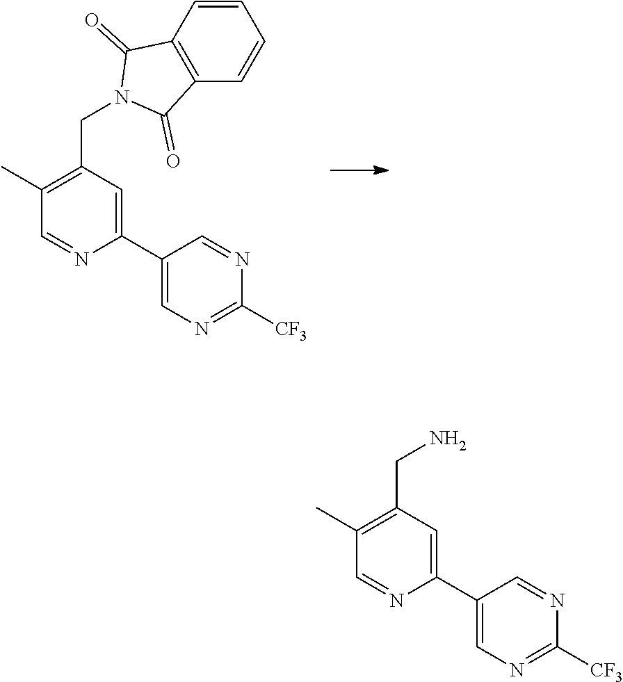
C1(C2=CN=C([CF3])N=C2)=CC(CN2C(=O)C3=C(C2=O)C=CC=C3)=C(C)C=N1.C1(C2=CN=C([CF3])N=C2)=CC(CN)=C(C)C=N1
